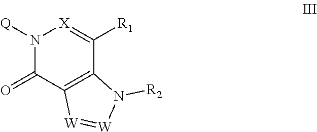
N1([Q])C(=O)C2=C(C([R1])=[X]1)N([R2])[W]=[W]2
